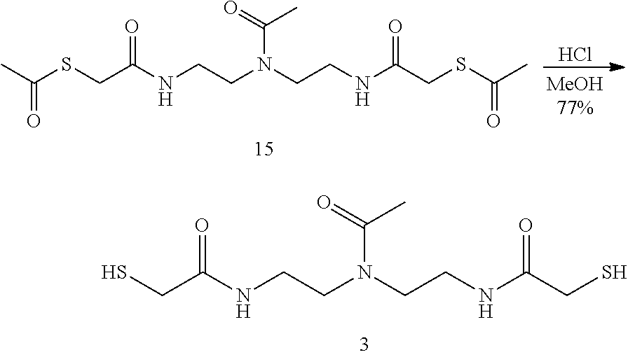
SCC(NCCN(CCNC(CS)=O)C(=O)C)=O.Cl.S(CC(NCCN(CCNC(CSC(C)=O)=O)C(=O)C)=O)C(C)=O
